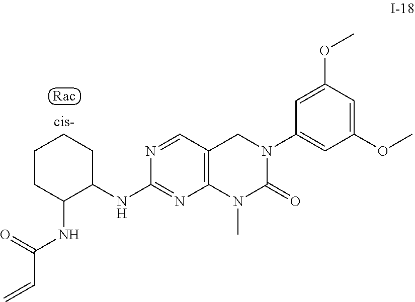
COC1=CC(N2C(=O)N(C)C3=C(C2)C=NC(NC2C(NC(C=C)=O)CCCC2)=N3)=CC(OC)=C1
